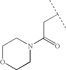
N1(C(=O)CC(C)C)CCOCC1
